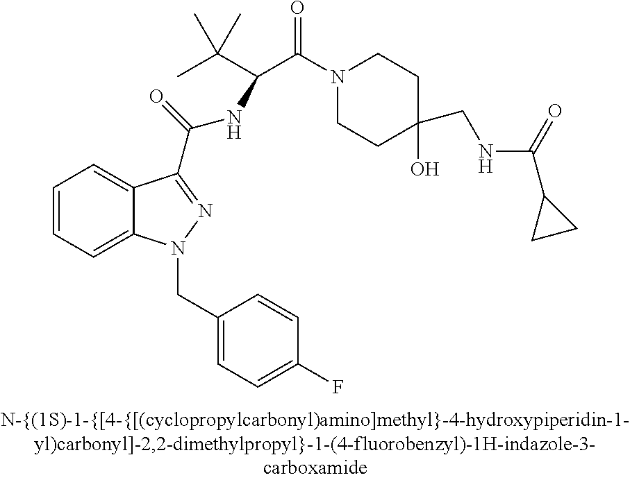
C1=CC=C2C(=C1)C(C(=O)NC(C(C)(C)C)C(N1CCC(O)(CNC(=O)C3CC3)CC1)=O)=NN2CC1=CC=C(F)C=C1
